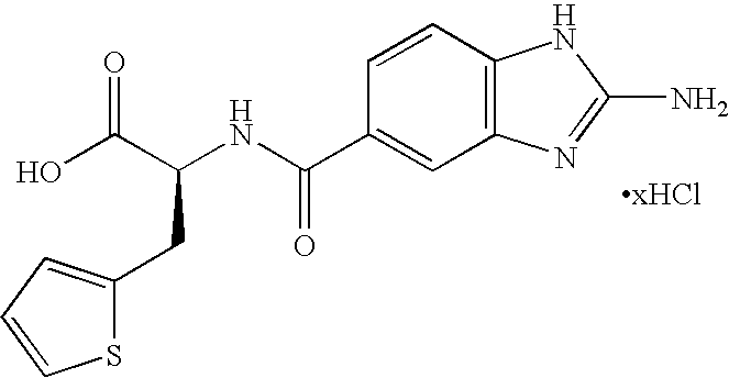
S1C(CC(C(O)=O)NC(C2=CC3=C(C=C2)NC(N)=N3)=O)=CC=C1
